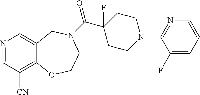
N1=CC([CN])=C2C(=C1)CN(C(=O)C1(F)CCN(C3=NC=CC=C3F)CC1)CCO2
